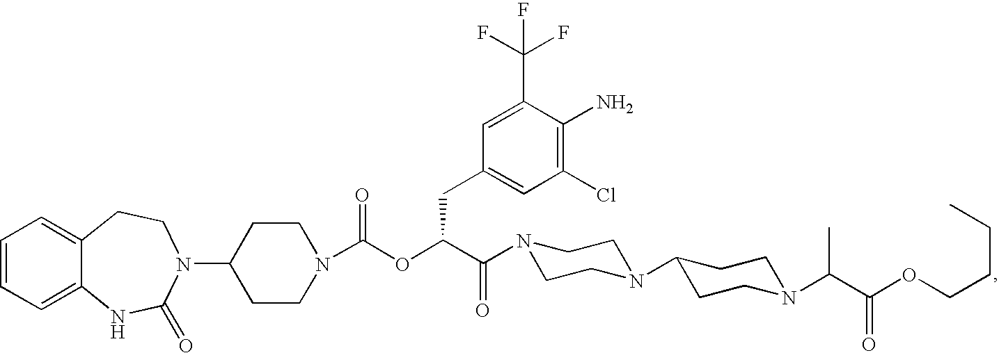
C1=CC=C2C(=C1)CCN(C1CCN(C(OC(C(=O)N3CCN(C4CCN(C(C(OCCCC)=O)C)CC4)CC3)CC3=CC(Cl)=C(N)C(C(F)(F)F)=C3)=O)CC1)C(=O)N2
